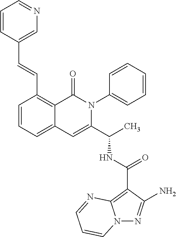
N12N=C(N)C(C(NC(C3=CC4=CC=CC(C=CC5=CN=CC=C5)=C4C(=O)N3C3=CC=CC=C3)C)=O)=C1N=CC=C2
